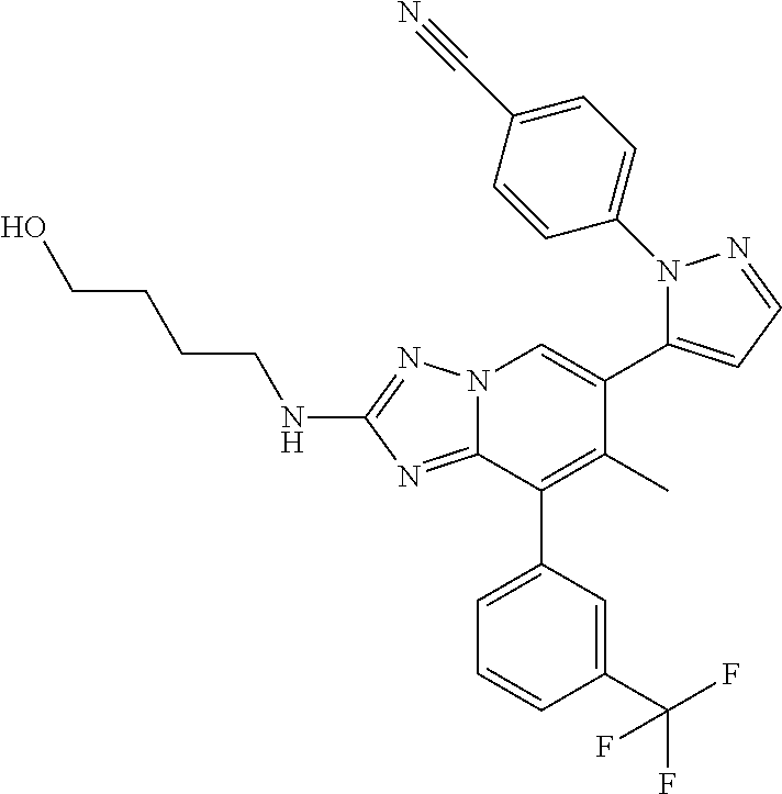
N12C(=NC(NCCCCO)=N1)C(C1=CC=CC(C(F)(F)F)=C1)=C(C)C(C1=CC=NN1C1=CC=C(C#N)C=C1)=C2
